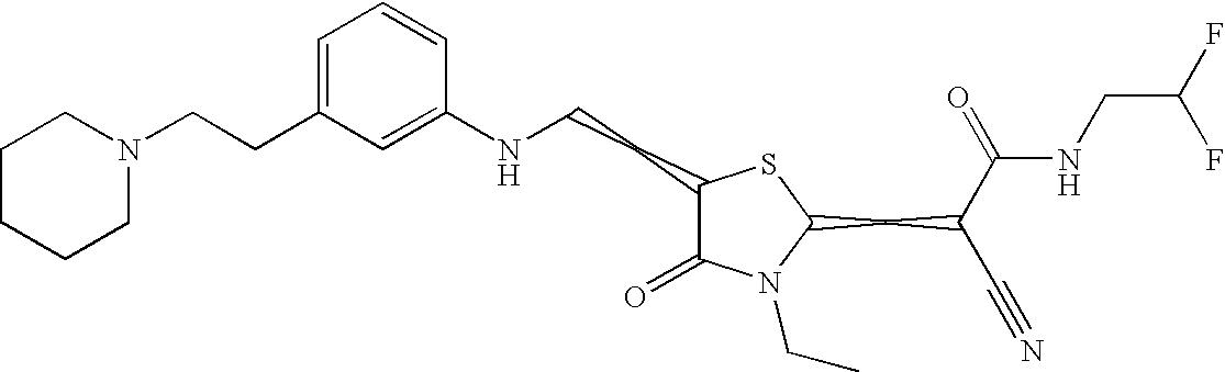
C1(NCCC2C(=O)N(CC)C(CC(C(=O)NCC(F)F)C#N)S2)=CC(CCN2CCCCC2)=CC=C1
